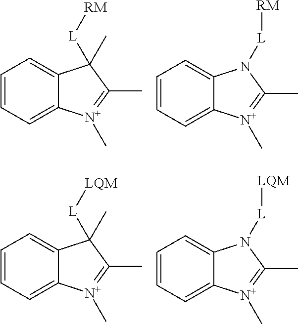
C1=CC=C2C(=C1)C([L][RM])(C)C(C)=[N+]2C.C1=CC=C2C(=C1)N([L][RM])C(C)=[N+]2C.C1=CC=C2C(=C1)C([L][LQM])(C)C(C)=[N+]2C.C1=CC=C2C(=C1)N([L][LQM])C(C)=[N+]2C
